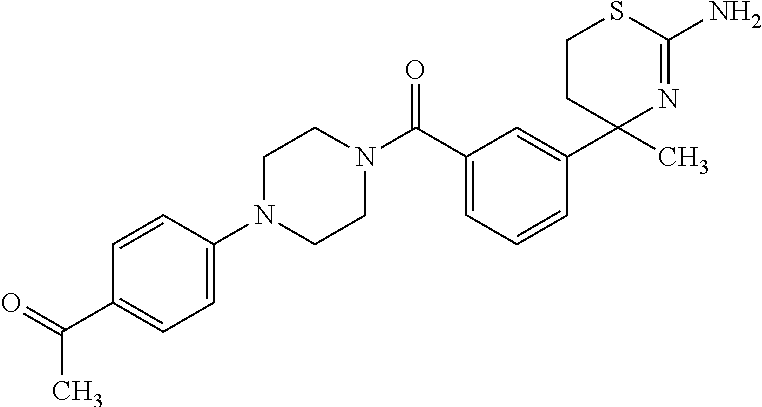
C1CC(C2=CC(C(N3CCN(C4=CC=C(C(C)=O)C=C4)CC3)=O)=CC=C2)(C)N=C(N)S1
